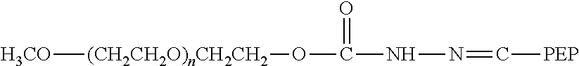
[H3CO][(CH2CH2O)nCH2CH2]OC(NN=C[PEP])=O
